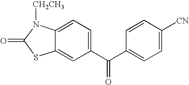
C12=CC(C(C3=CC=C([CN])C=C3)=O)=CC=C1N([CH2CH3])C(=O)S2
